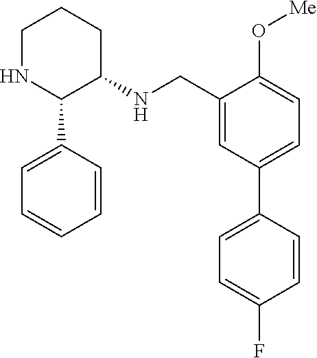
C1(CNC2CCCNC2C2=CC=CC=C2)=CC(C2=CC=C(F)C=C2)=CC=C1O[Me]
